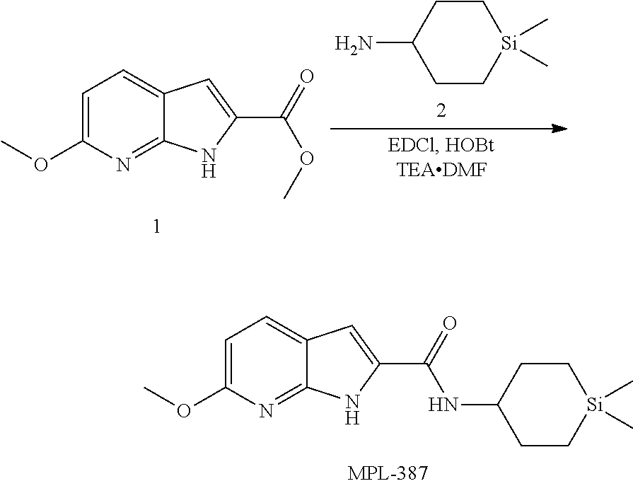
C1=C(OC)N=C2C(=C1)C=C(C(=O)NC1CC[Si](C)(C)CC1)N2.C1CC(N)CC[Si]1(C)C.C1=C(OC)N=C2C(=C1)C=C(C(=O)OC)N2
